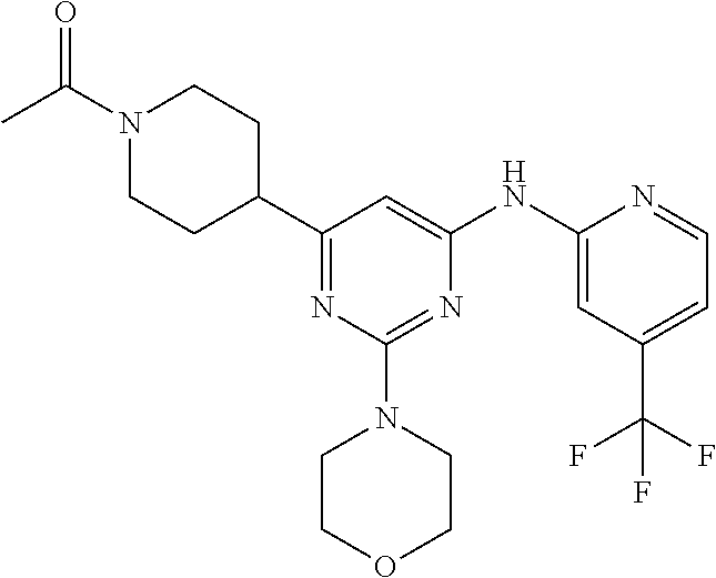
C1(C2CCN(C(C)=O)CC2)=NC(N2CCOCC2)=NC(NC2=CC(C(F)(F)F)=CC=N2)=C1
